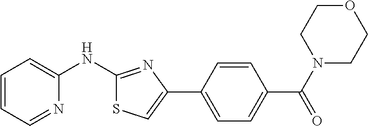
C1=CC=NC(NC2=NC(C3=CC=C(C(=O)N4CCOCC4)C=C3)=CS2)=C1
